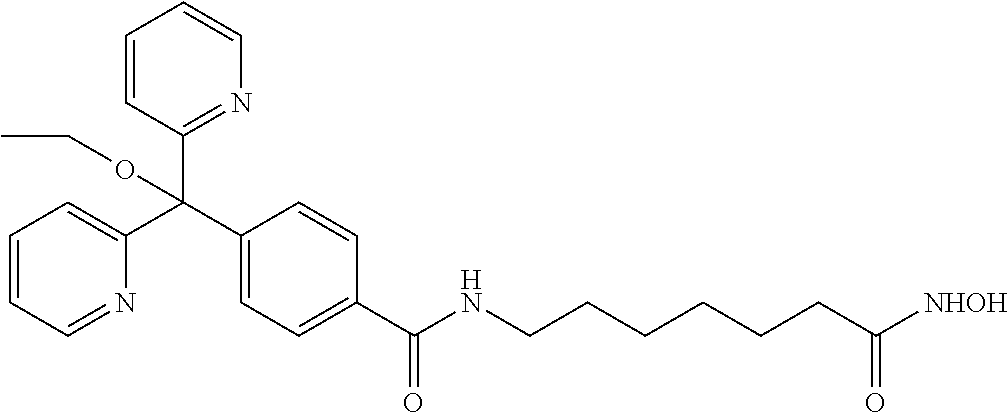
C1(C(C2=CC=CC=N2)(C2=NC=CC=C2)OCC)=CC=C(C(=O)NCCCCCCC([NHOH])=O)C=C1
